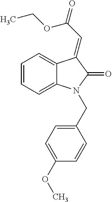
C1=CC=C2C(=C1)C(=CC(=O)OCC)C(=O)N2CC1=CC=C(OC)C=C1
